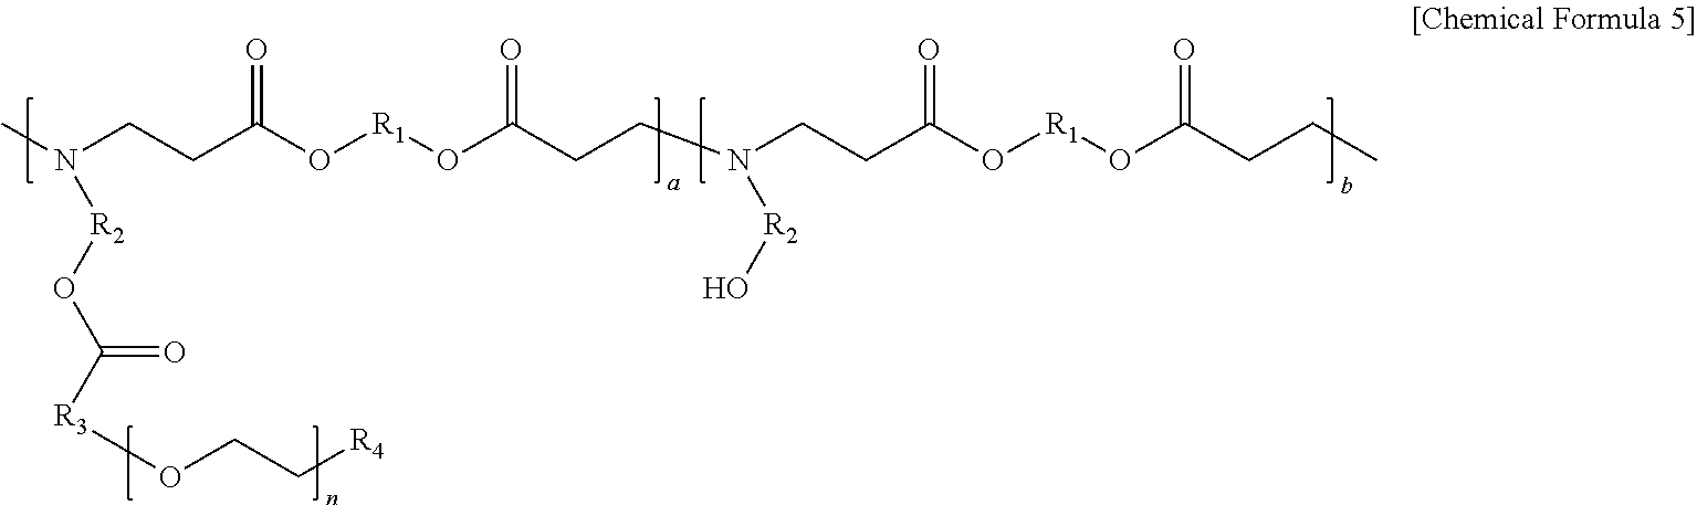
CN(CCC(O[R1]OC(CCN(CCC(O[R1]OC(CCC)=O)=O)[R2]O)=O)=O)[R2]OC([R3]OCC[R4])=O
